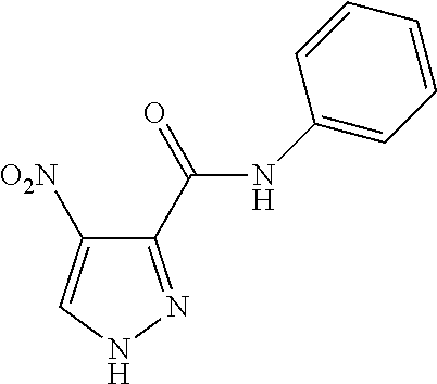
C1(C(=O)NC2=CC=CC=C2)=NNC=C1[O2N]
